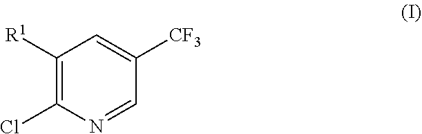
C1([R1])=C(Cl)N=CC([CF3])=C1
